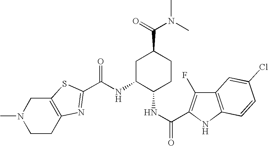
N1(C)CCC2=C(C1)SC(C(NC1C(NC(=O)C3=C(F)C4=C(N3)C=CC(Cl)=C4)CCC(C(=O)N(C)C)C1)=O)=N2
